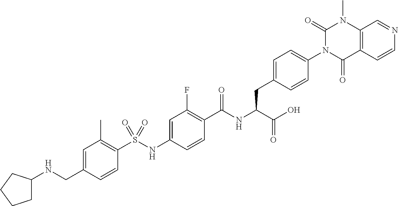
C1=CC(CNC2CCCC2)=CC(C)=C1S(NC1=CC(F)=C(C(NC(C(=O)O)CC2=CC=C(N3C(=O)C4=C(N(C)C3=O)C=NC=C4)C=C2)=O)C=C1)(=O)=O
